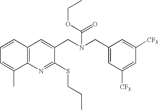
C1=CC2=C(C(C)=C1)N=C(SCCC)C(CN(CC1=CC([CF3])=CC([CF3])=C1)C(OCC)=O)=C2
